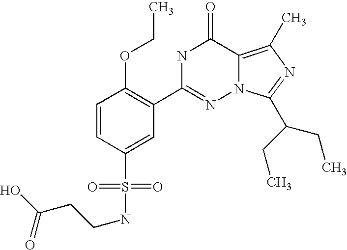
C1=CC(S(=O)(=O)NCCC(O)=O)=CC(C2=NN3C(=C(C)N=C3C(CC)CC)C(=O)N2)=C1OCC
